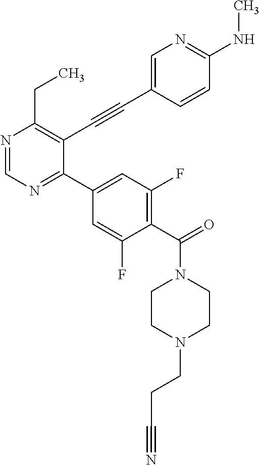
N1=CN=C(C2=CC(F)=C(C(=O)N3CCN(CCC#N)CC3)C(F)=C2)C(C#CC2=CN=C(NC)C=C2)=C1CC
